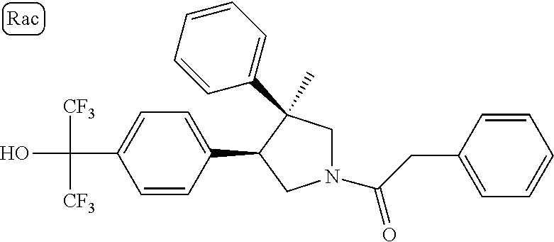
C(C1=CC=C(C2CN(C(=O)CC3=CC=CC=C3)CC2(C)C2=CC=CC=C2)C=C1)(O)([CF3])[CF3]
